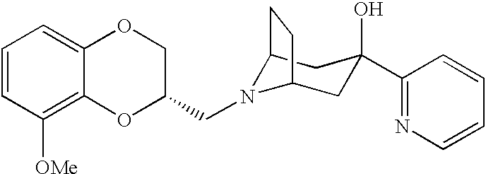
C12N(CC3COC4=CC=CC([OMe])=C4O3)C(CC(O)(C3=NC=CC=C3)C1)CC2
